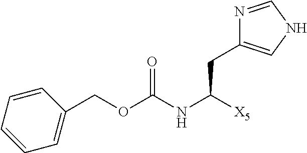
C1(COC(NC([X5])CC2=CNC=N2)=O)=CC=CC=C1
